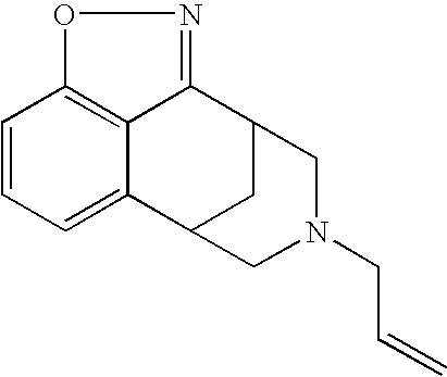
C1=CC=C2C3=C1ON=C3C1CC2CN(CC=C)C1
